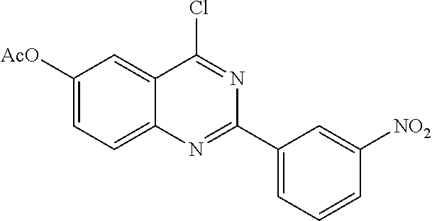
C1([AcO])=CC=C2C(=C1)C(Cl)=NC(C1=CC=CC([NO2])=C1)=N2
